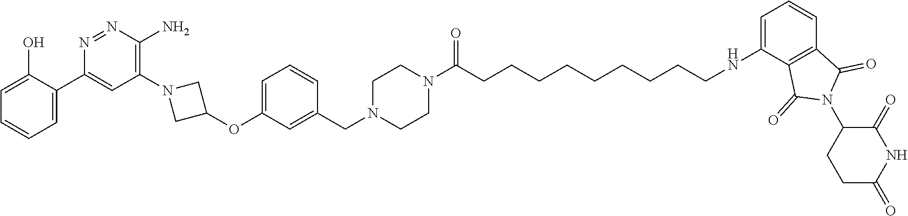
C1=C(O)C(C2=CC(N3CC(OC4=CC=CC(CN5CCN(C(CCCCCCCCCNC6=CC=CC7=C6C(=O)N(C6CCC(=O)NC6=O)C7=O)=O)CC5)=C4)C3)=C(N)N=N2)=CC=C1
